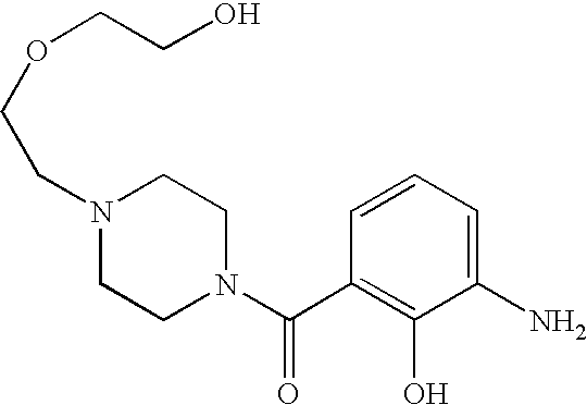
C(=O)(C1=C(O)C(N)=CC=C1)N1CCN(CCOCCO)CC1
